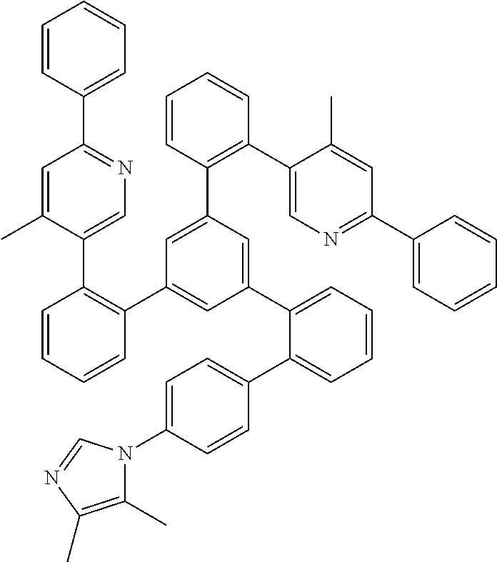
C1=CC(C2=NC=C(C3=C(C4=CC(C5=CC=CC=C5C5=CC=C(N6C(C)=C(C)N=C6)C=C5)=CC(C5=C(C6=CN=C(C7=CC=CC=C7)C=C6C)C=CC=C5)=C4)C=CC=C3)C(C)=C2)=CC=C1
